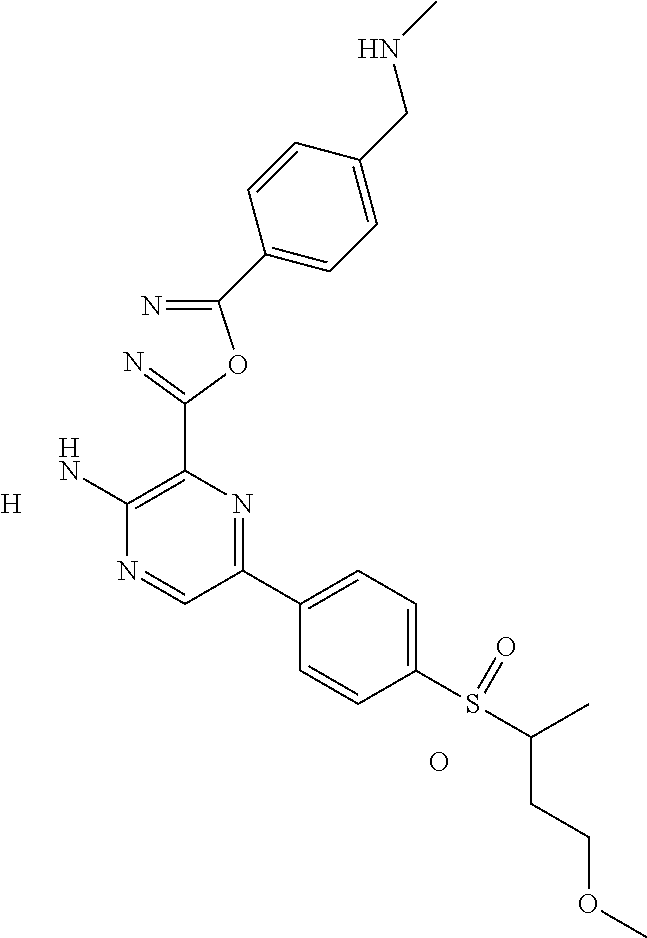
[H].C1(N)=C(C(OC(=N)C2=CC=C(CNC)C=C2)=N)N=C(C2=CC=C(S(=O)C(CCOC)C)C=C2)C=N1.O
